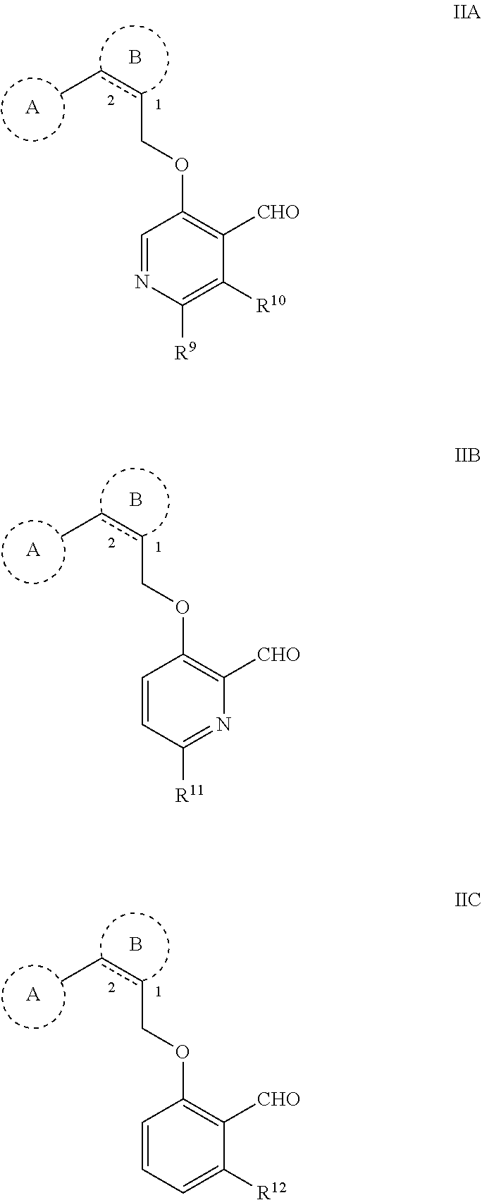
c(COC1=C([CHO])C([R10])=C([R9])N=C1)cC.[A].B.c(COC1=C([CHO])N=C([R11])C=C1)cC.[A].B.c(COC1=C([CHO])C([R12])=CC=C1)cC.[A].B
